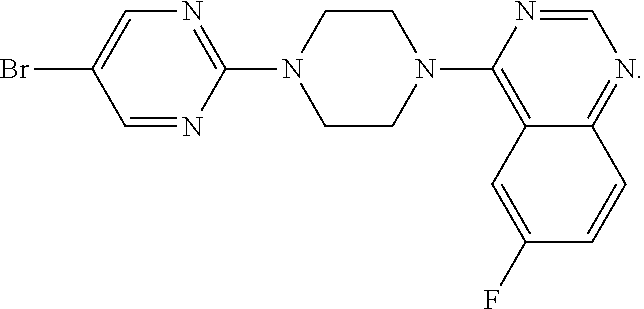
C1=C(Br)C=NC(N2CCN(C3=C4C(=NC=N3)C=CC(F)=C4)CC2)=N1
